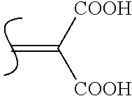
C=C([COOH])[COOH]
